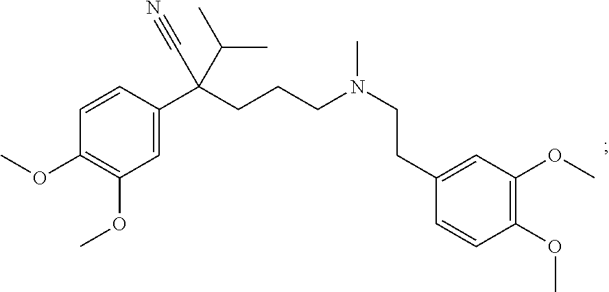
C1(OC)=C(OC)C=C(C(CCCN(CCC2=CC(OC)=C(OC)C=C2)C)(C#N)C(C)C)C=C1
